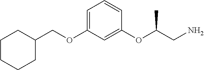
C1(COC2=CC=CC(OC(CN)C)=C2)CCCCC1
